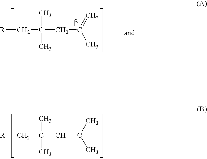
[R]CC(C)(C)CC(=C)C.[R]CC(C)(C)C=C(C)C
